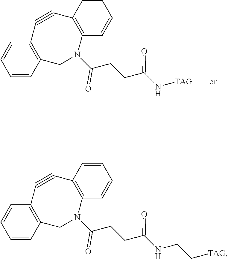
C1=CC2=C(C=C1)N(C(CCC(N[TAG])=O)=O)CC1=C(C#C2)C=CC=C1.C1=CC2=C(C=C1)N(C(CCC(NCC[TAG])=O)=O)CC1=C(C#C2)C=CC=C1
